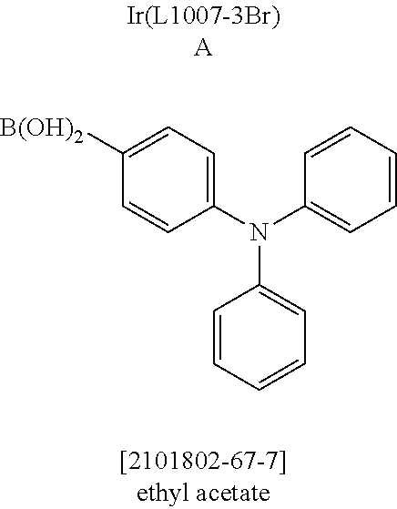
C1([B(OH)2])=CC=C(N(C2=CC=CC=C2)C2=CC=CC=C2)C=C1
